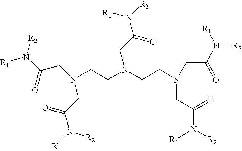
C(CN(CCN(CC(=O)N([R1])[R2])CC(N([R1])[R2])=O)CC(N([R2])[R1])=O)N(CC(N([R1])[R2])=O)CC(N([R1])[R2])=O
